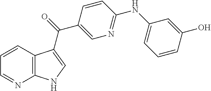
C12=C(C=CC=N1)C(C(=O)C1=CN=C(NC3=CC=CC(O)=C3)C=C1)=CN2
